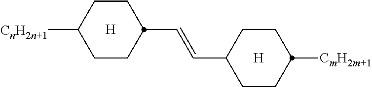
[H].[H].C1CC([CnH2n+1])CCC1C=CC1CCC([CmH2m+1])CC1
